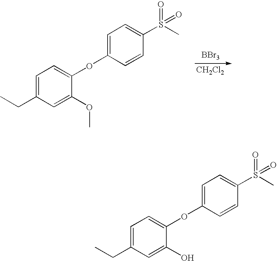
C1=C(CC)C=C(OC)C(OC2=CC=C(S(C)(=O)=O)C=C2)=C1.[BBr3].[CH2Cl2].C1=C(CC)C=C(O)C(OC2=CC=C(S(C)(=O)=O)C=C2)=C1
